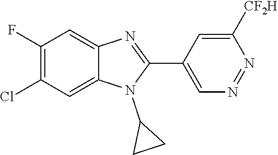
C1(F)=C(Cl)C=C2C(=C1)N=C(C1=CN=NC([CF2H])=C1)N2C1CC1
